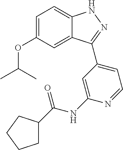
C1=C(OC(C)C)C=C2C(=C1)NN=C2C1=CC=NC(NC(=O)C2CCCC2)=C1
